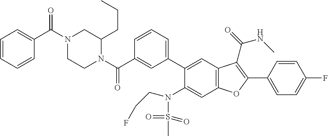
C1=CC=C(C2=CC3=C(C=C2N(S(C)(=O)=O)CCF)OC(C2=CC=C(F)C=C2)=C3C(NC)=O)C=C1C(N1CCN(C(C2=CC=CC=C2)=O)CC1CCC)=O
